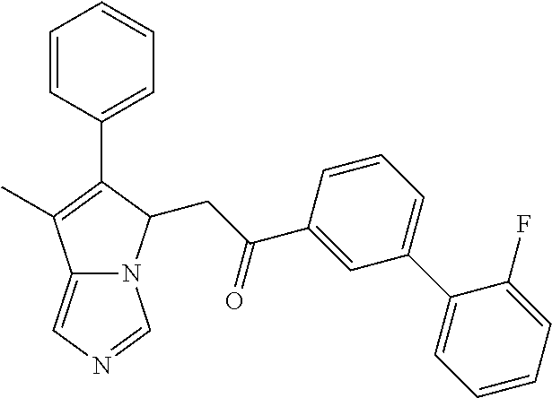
C1=CC=C(C2=CC=CC=C2F)C=C1C(CC1N2C(=CN=C2)C(C)=C1C1=CC=CC=C1)=O
